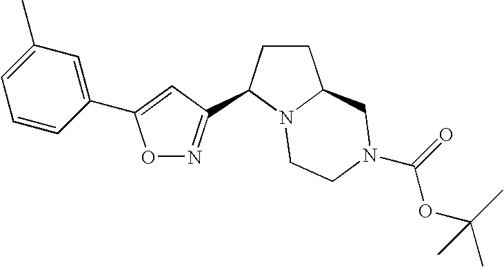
O1N=C(C2CCC3N2CCN(C(=O)OC(C)(C)C)C3)C=C1C1=CC(C)=CC=C1
